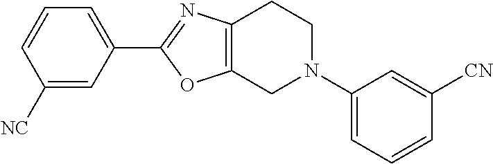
C1([NC])=CC(C2=NC3=C(O2)CN(C2=CC=CC([CN])=C2)CC3)=CC=C1
